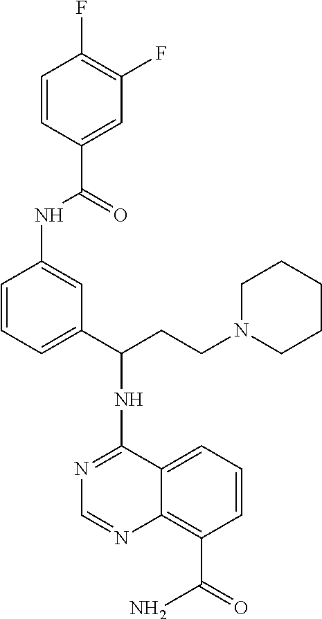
N1=C(NC(CCN2CCCCC2)C2=CC=CC(NC(=O)C3=CC(F)=C(F)C=C3)=C2)C2=CC=CC(C(=O)N)=C2N=C1
